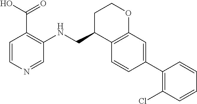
C1=CN=CC(NCC2C3=C(OCC2)C=C(C2=C(Cl)C=CC=C2)C=C3)=C1C(O)=O
